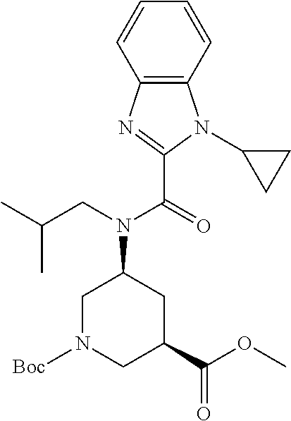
C12=C(C=CC=C1)N(C1CC1)C(C(N(CC(C)C)C1CN([Boc])CC(C(OC)=O)C1)=O)=N2
